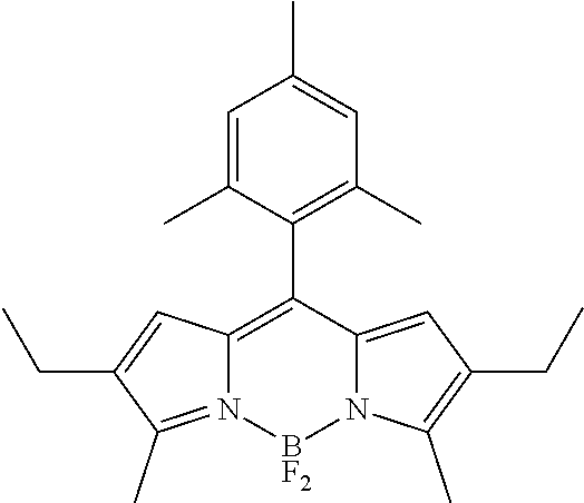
C1=C(C)C(C2=C3N(=C(C)C(CC)=C3)[BF2]N3C2=CC(CC)=C3C)=C(C)C=C1C
